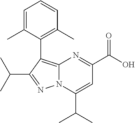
C12=C(C3=C(C)C=CC=C3C)C(C(C)C)=NN1C(C(C)C)=CC(C(O)=O)=N2
